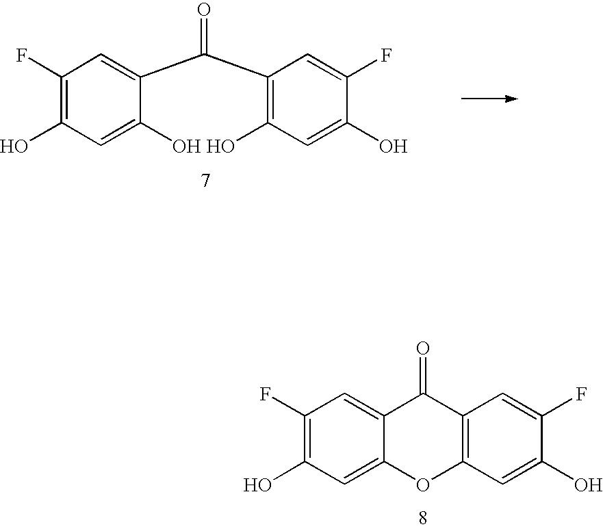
C1(F)=C(O)C=C(O)C(C(C2=C(O)C=C(O)C(F)=C2)=O)=C1.C1(F)=C(O)C=C2C(=C1)C(=O)C1=C(O2)C=C(O)C(F)=C1
